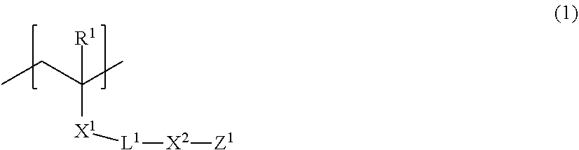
CCC(C)([R1])[X1][L1][X2][Z1]
